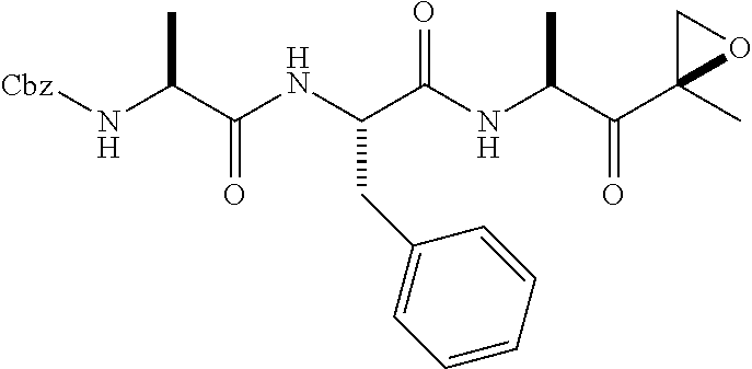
[Cbz]NC(C(NC(C(NC(C(C1(C)OC1)=O)C)=O)CC1=CC=CC=C1)=O)C
